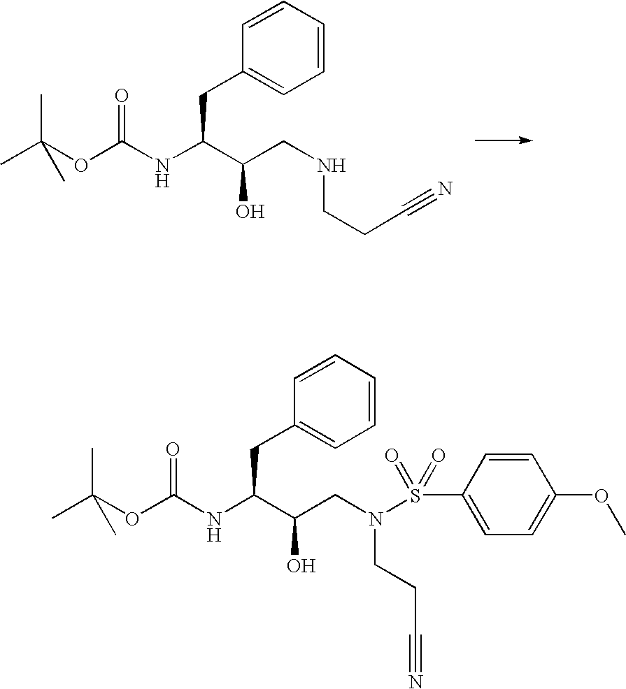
CC(OC(NC(C(CNCCC#N)O)CC1=CC=CC=C1)=O)(C)C.CC(OC(NC(C(CN(CCC#N)S(C1=CC=C(OC)C=C1)(=O)=O)O)CC1=CC=CC=C1)=O)(C)C
